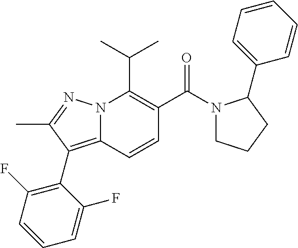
CC(C)C1=C(C(N2CCCC2C2=CC=CC=C2)=O)C=CC2=C(C3=C(F)C=CC=C3F)C(C)=NN12
